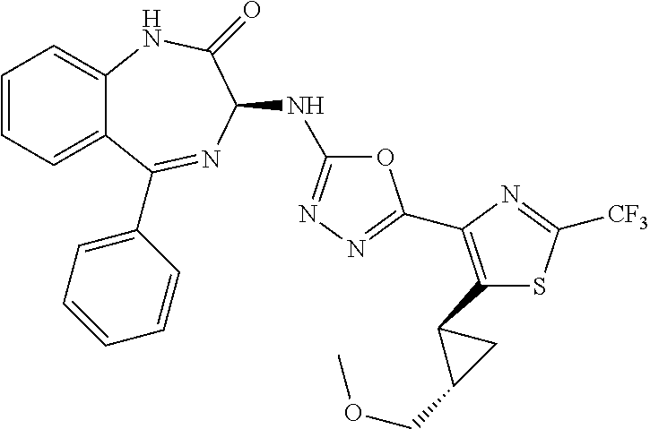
C1=CC=C2C(=C1)NC(=O)C(NC1=NN=C(C3=C(C4C(COC)C4)SC([CF3])=N3)O1)N=C2C1=CC=CC=C1
